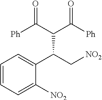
C1(C(C[NO2])C(C(=O)[Ph])C(=O)[Ph])=CC=CC=C1[NO2]
